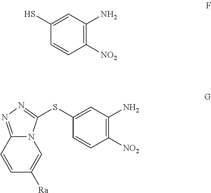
C1(S)=CC(N)=C([NO2])C=C1.C1=CC2=NN=C(SC3=CC(N)=C([NO2])C=C3)N2C=C1[Ra]
